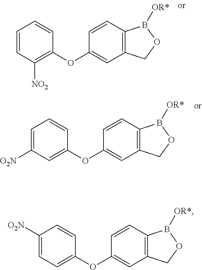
C1=CC([NO2])=C(OC2=CC3=C(C=C2)B([OR*])OC3)C=C1.C1([O2N])=CC=CC(OC2=CC3=C(C=C2)B([OR*])OC3)=C1.C1=C([O2N])C=CC(OC2=CC3=C(C=C2)B([OR*])OC3)=C1
